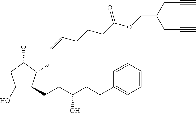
C1(O)C(CCC(CCC2=CC=CC=C2)O)C(CC=CCCCC(OCC(CC#C)CC#C)=O)C(O)C1
